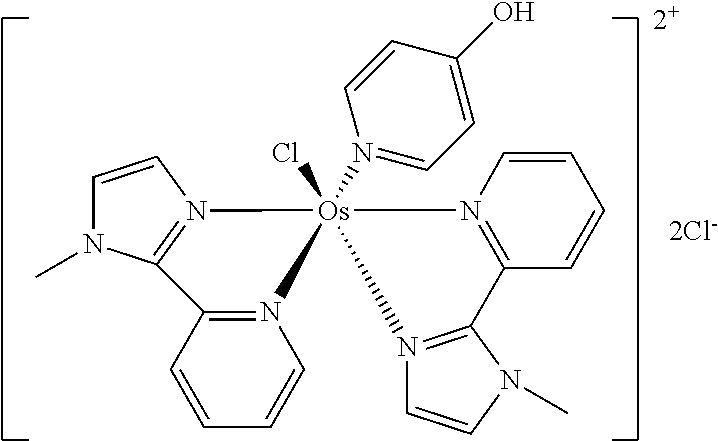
[2Cl-].[2+].N12=C(C=CC=C1)C1=N(C=CN1C)[Os]21(Cl)(N2=CC=C(O)C=C2)N2=C(N(C)C=C2)C2=N1C=CC=C2
